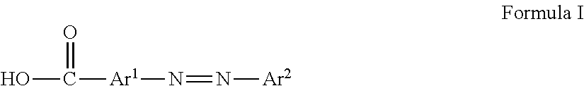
OC([Ar1]N=N[Ar2])=O
